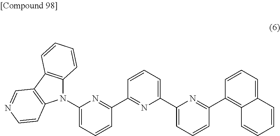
C1(N2C3=C(C4=C2C=CN=C4)C=CC=C3)=CC=CC(C2=NC(C3=CC=CC(C4=C5C(=CC=C4)C=CC=C5)=N3)=CC=C2)=N1
